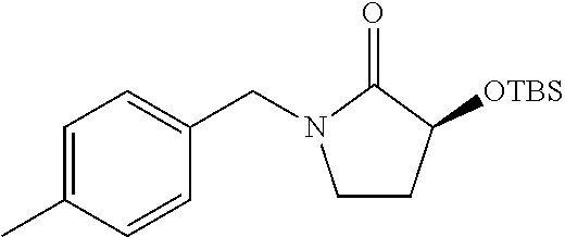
C1CC([OTBS])C(=O)N1CC1=CC=C(C)C=C1
